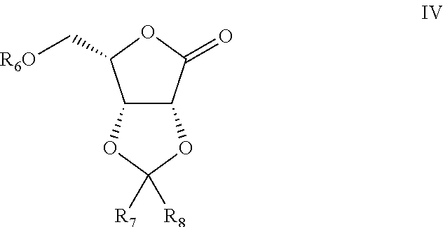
C12C(C(=O)OC1C[R6O])OC([R7])([R8])O2
